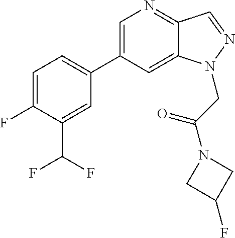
C1=C(C2=CC=C(F)C(C(F)F)=C2)C=C2C(=N1)C=NN2CC(=O)N1CC(F)C1
